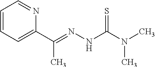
C1=CC=C(C(=NNC(=S)N(C)C)C)N=C1
